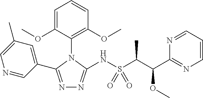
C1=C(OC)C(N2C(C3=CC(C)=CN=C3)=NN=C2NS(C(C(C2=NC=CC=N2)OC)C)(=O)=O)=C(OC)C=C1
